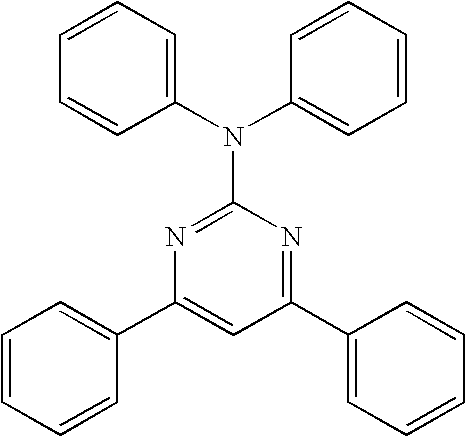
C1=CC=CC(C2=CC(C3=CC=CC=C3)=NC(N(C3=CC=CC=C3)C3=CC=CC=C3)=N2)=C1
